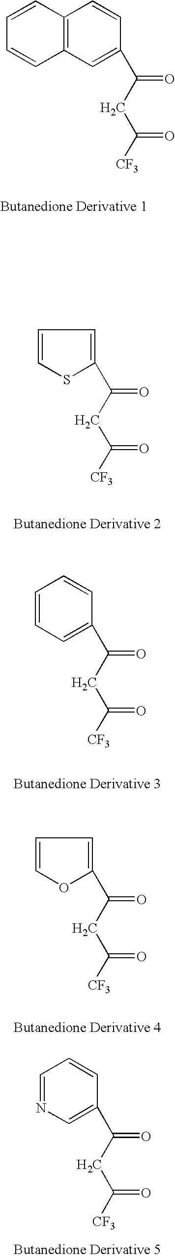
C12=C(C=C(C(=O)CC([CF3])=O)C=C1)C=CC=C2.C1=CSC(C(=O)CC([CF3])=O)=C1.C1=CC=C(C(=O)CC([CF3])=O)C=C1.C1=COC(C(=O)CC([CF3])=O)=C1.C1=NC=C(C(=O)CC([CF3])=O)C=C1
